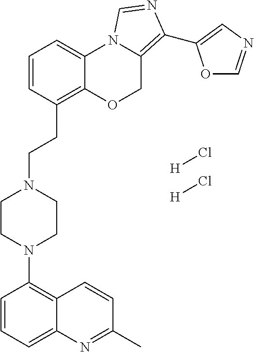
[H]Cl.[H]Cl.C1=CC=C2C(=C1N1CCN(CCC3=C4C(=CC=C3)N3C(=C(C5=CN=CO5)N=C3)CO4)CC1)C=CC(C)=N2
